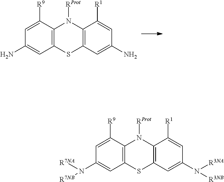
C1=C([R9])C2=C(C=C1N([R7NA])[R7NB])SC1=C(N2[RProt])C([R1])=CC(N([R3NA])[R3NB])=C1.C1=C([R9])C2=C(C=C1N)SC1=C(N2[RProt])C([R1])=CC(N)=C1
